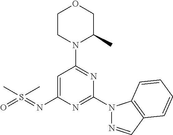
O1CCN(C2=NC(N3N=CC4=C3C=CC=C4)=NC(N=S(=O)(C)C)=C2)C(C)C1
